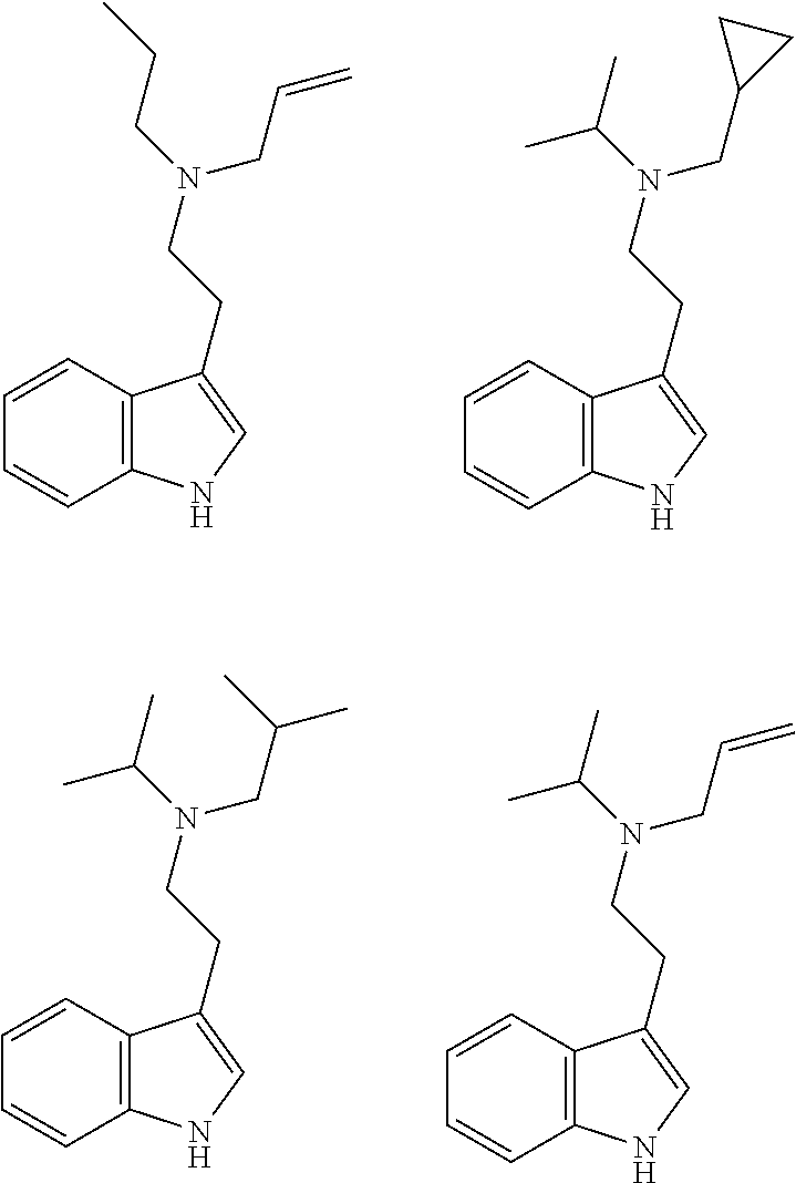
C12=C(C=CC=C1)C(CCN(CCC)CC=C)=CN2.C12=C(C=CC=C1)C(CCN(C(C)C)CC1CC1)=CN2.C12=C(C=CC=C1)C(CCN(C(C)C)CC(C)C)=CN2.C12=C(C=CC=C1)C(CCN(C(C)C)CC=C)=CN2
